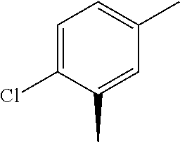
C1=C(Cl)C(C)=CC(C)=C1
